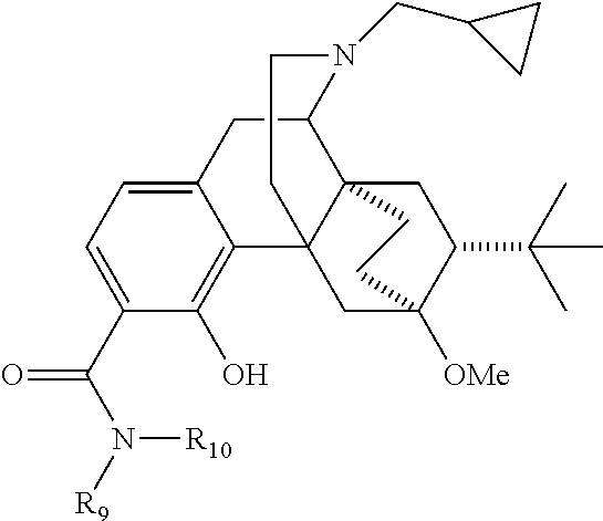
C12=CC=C(C(N([R9])[R10])=O)C(O)=C1C13C4(C(C2)N(CC2CC2)CC1)CC(C(C)(C)C)C([OMe])(C3)CC4
